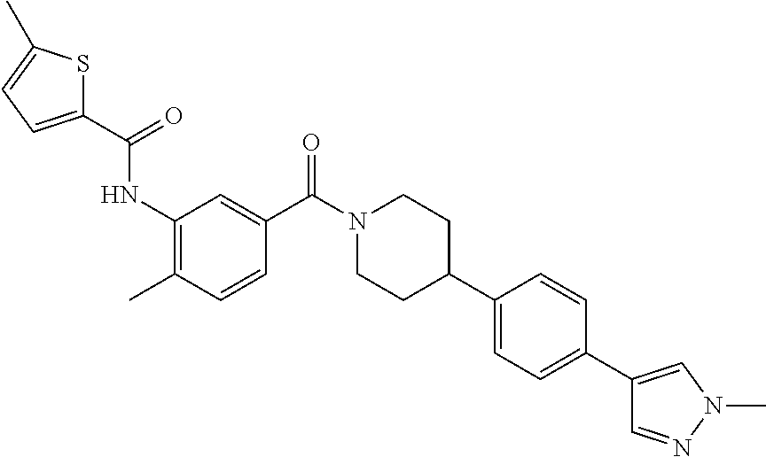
S1C(C(=O)NC2=C(C)C=CC(C(N3CCC(C4=CC=C(C5=CN(C)N=C5)C=C4)CC3)=O)=C2)=CC=C1C
